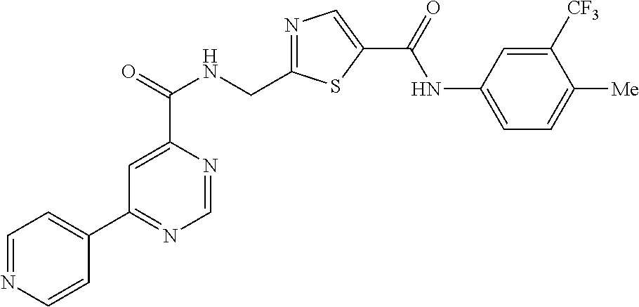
C1=NC(C(=O)NCC2=NC=C(C(=O)NC3=CC=C([Me])C([CF3])=C3)S2)=CC(C2=CC=NC=C2)=N1
